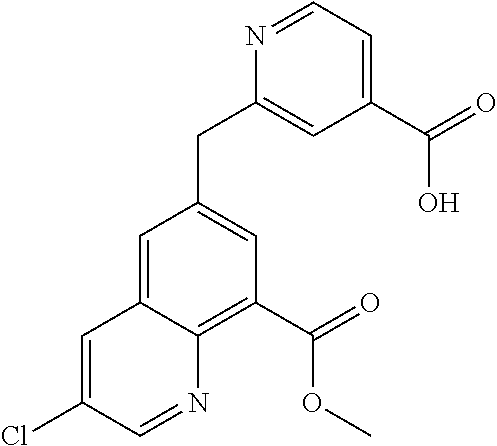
C1=C2C(=C(C(=O)OC)C=C1CC1=CC(C(=O)O)=CC=N1)N=CC(Cl)=C2
